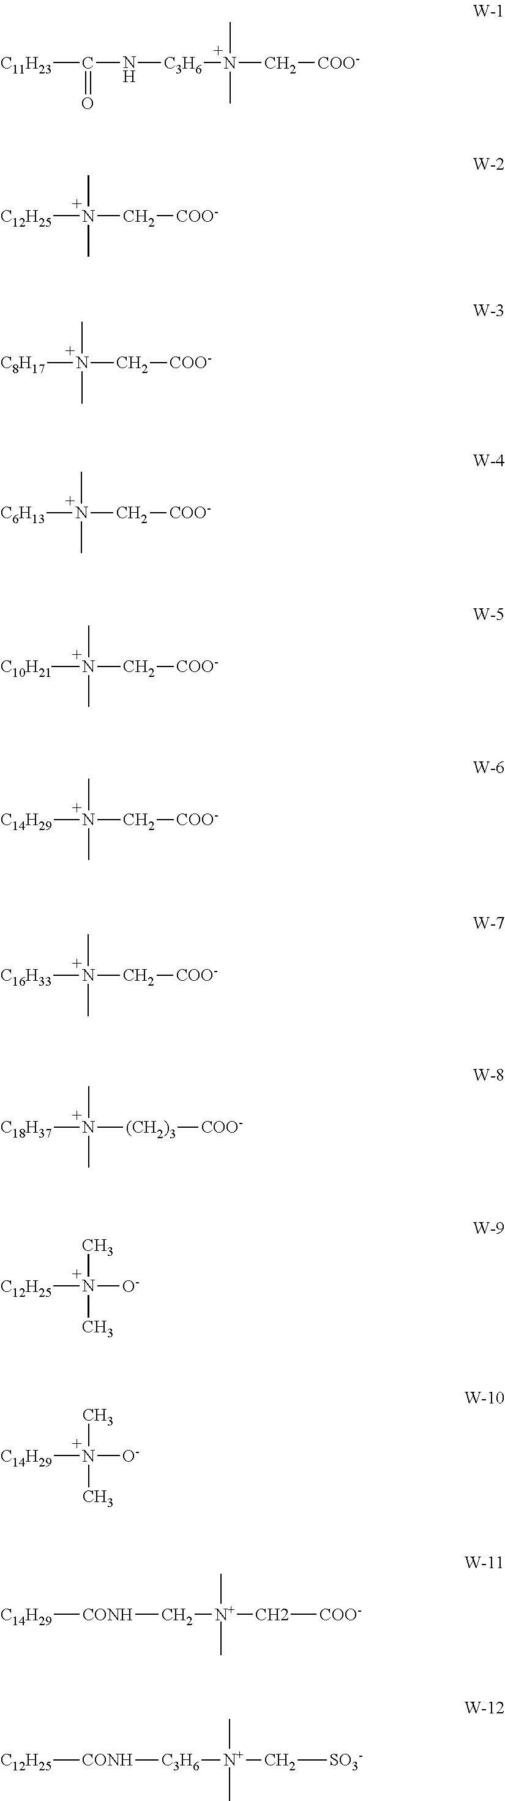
[C11H23]C(N[C3H6]N(C[COO-])(C)C)=O.N(C[COO-])(C)(C)[C12H25].N(C[COO-])(C)(C)[C8H17].N(C[COO-])(C)(C)[C6H13].N(C[COO-])(C)(C)[C10H21].N(C[COO-])(C)(C)[C14H29].N(C[COO-])(C)(C)[C16H33].N([(CH2)3][COO-])(C)(C)[C18H37].N([O-])(C)(C)[C12H25].N([O-])(C)(C)[C14H29].[C14H29][CONH]C[N+](C)(C)C[COO-].[C12H25][CONH][C3H6][N+](C)(C)C[SO3-]
